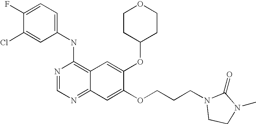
C1=C(Cl)C(F)=CC=C1NC1=C2C(=NC=N1)C=C(OCCCN1CCN(C)C1=O)C(OC1CCOCC1)=C2
